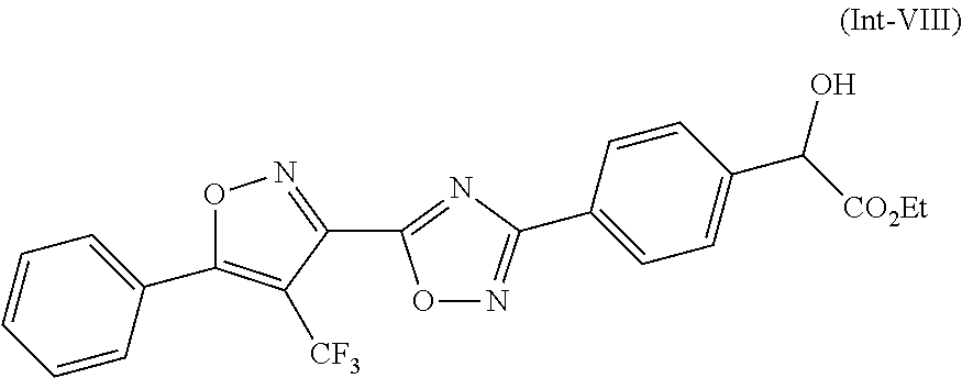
O1N=C(C2=CC=C(C(O)[CO2Et])C=C2)N=C1C1=NOC(C2=CC=CC=C2)=C1[CF3]
